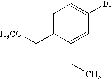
C1=C(C[H3CO])C(CC)=CC(Br)=C1
